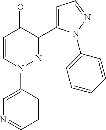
C1=CN(C2=CN=CC=C2)N=C(C2=CC=NN2C2=CC=CC=C2)C1=O
